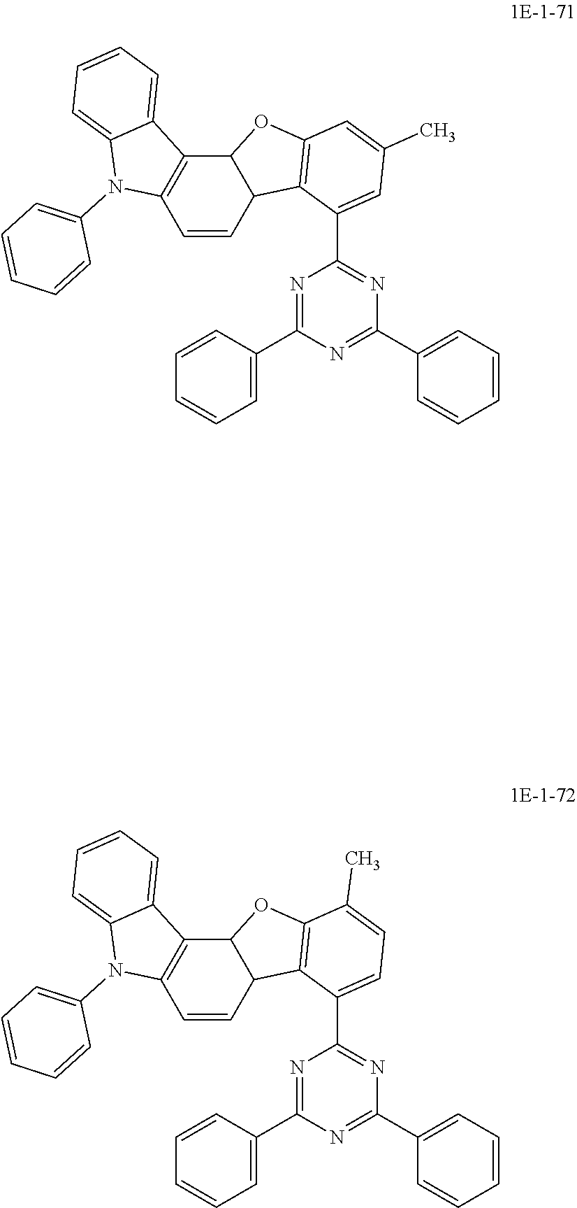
C1=CC2C(C3=C1N(C1=CC=CC=C1)C1=CC=CC=C31)OC1=C2C(C2=NC(C3=CC=CC=C3)=NC(C3=CC=CC=C3)=N2)=CC(C)=C1.C1=CC2C(C3=C1N(C1=CC=CC=C1)C1=CC=CC=C31)OC1=C2C(C2=NC(C3=CC=CC=C3)=NC(C3=CC=CC=C3)=N2)=CC=C1C
